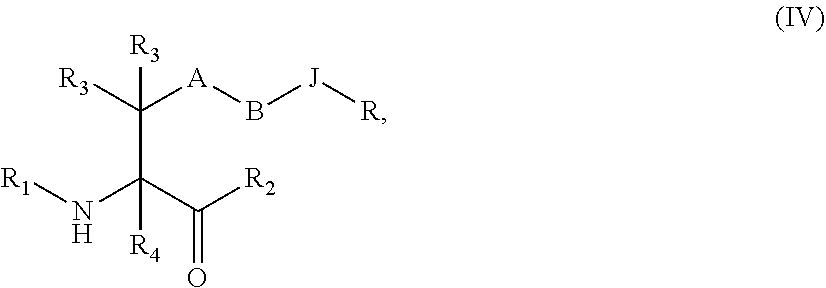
[R3]C([A]B[J][R])(C(N[R1])(C([R2])=O)[R4])[R3]
